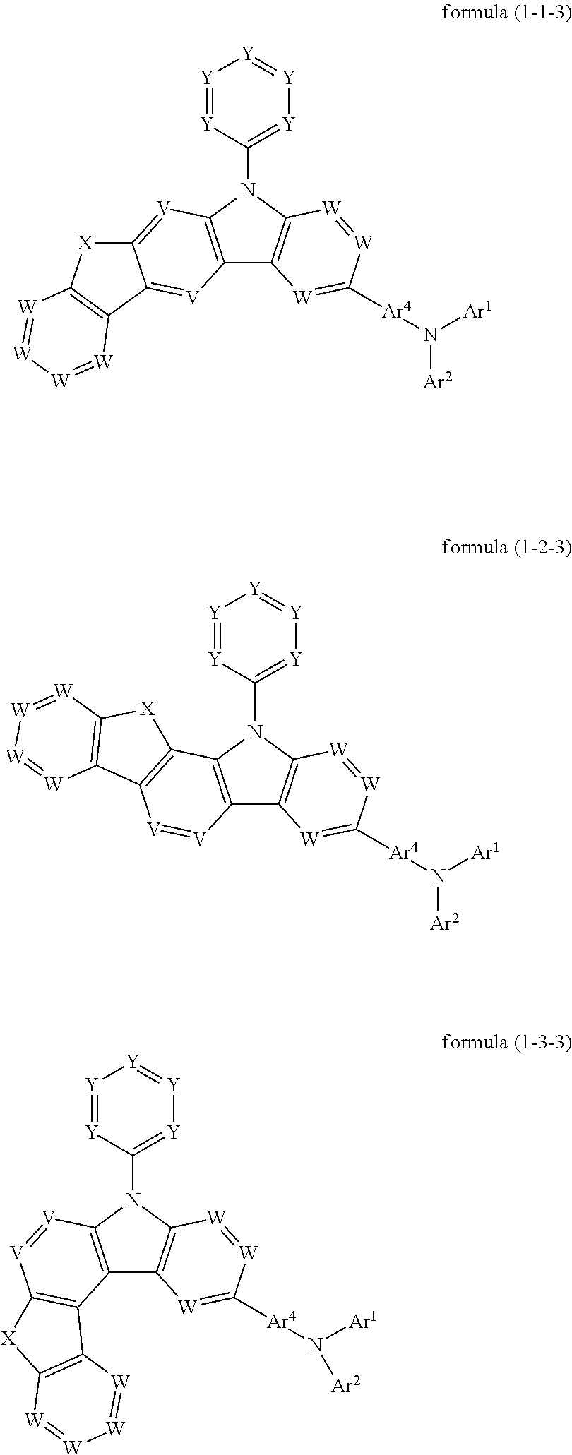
C12=C(N(C3=[Y][Y]=[Y][Y]=[Y]3)C3=C1[W]=C([Ar4]N([Ar1])[Ar2])[W]=[W]3)[V]=[V]C1=C2C2=C([X]1)[W]=[W][W]=[W]2.C12=C(N(C3=[Y][Y]=[Y][Y]=[Y]3)C3=C1[W]=C([Ar4]N([Ar1])[Ar2])[W]=[W]3)C1=C([V]=[V]2)C2=C([X]1)[W]=[W][W]=[W]2.C12=C(N(C3=[Y][Y]=[Y][Y]=[Y]3)C3=C1[W]=C([Ar4]N([Ar1])[Ar2])[W]=[W]3)[V]=C1C(=[V]2)C2=C([X]1)[W]=[W][W]=[W]2
